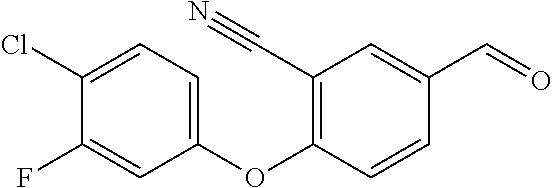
C1(F)=CC(OC2=C(C#N)C=C(C=O)C=C2)=CC=C1Cl
